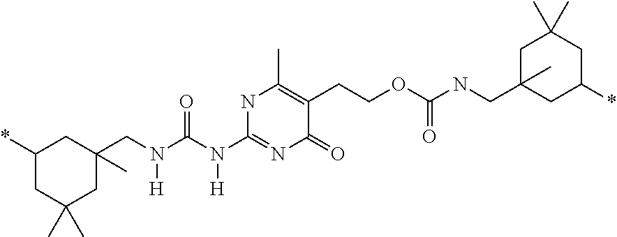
C1(CN(C(N(C2=NC(=O)C(CCOC(NCC3(C)CC(*)CC(C)(C)C3)=O)=C(C)N2)[H])=O)[H])(C)CC(*)CC(C)(C)C1
